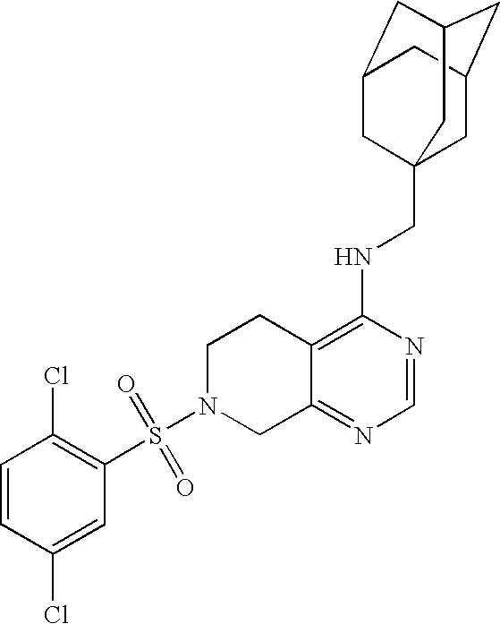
C12=C(NCC34CC5CC(CC(C3)C5)C4)N=CN=C1CN(S(=O)(=O)C1=C(Cl)C=CC(Cl)=C1)CC2
